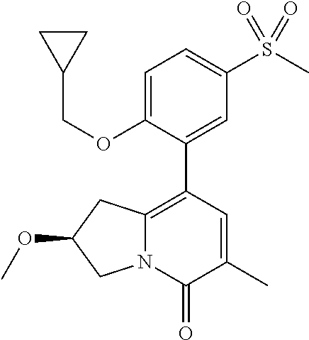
N12C(=C(C3=CC(S(C)(=O)=O)=CC=C3OCC3CC3)C=C(C)C1=O)CC(OC)C2
